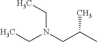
CCN(CC(C)C)CC
